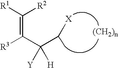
C(=C(C(C[X])([Y])[H])[R3])([R1])[R2]
